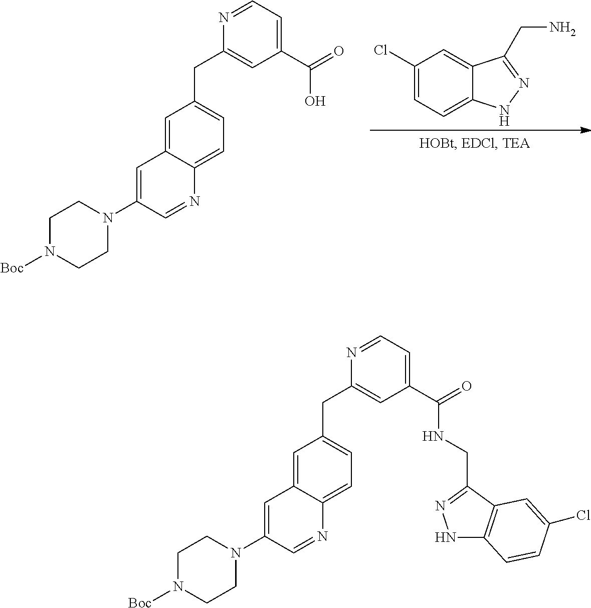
C1N([Boc])CCN(C2=CC3=CC(CC4=CC(C(=O)O)=CC=N4)=CC=C3N=C2)C1.C1(Cl)=CC=C2C(=C1)C(CN)=NN2.C1N([Boc])CCN(C2=CC3=CC(CC4=CC(C(=O)NCC5=NNC6=C5C=C(Cl)C=C6)=CC=N4)=CC=C3N=C2)C1
